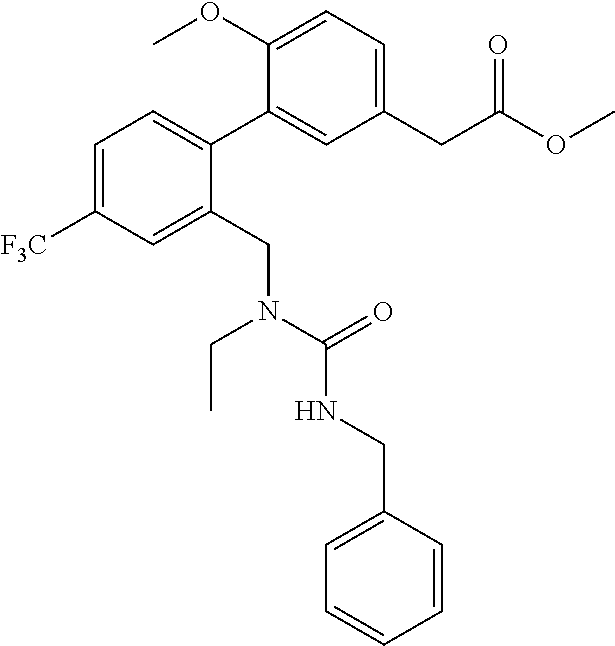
C1=C([F3C])C=C(CN(CC)C(=O)NCC2=CC=CC=C2)C(C2=CC(CC(=O)OC)=CC=C2OC)=C1
